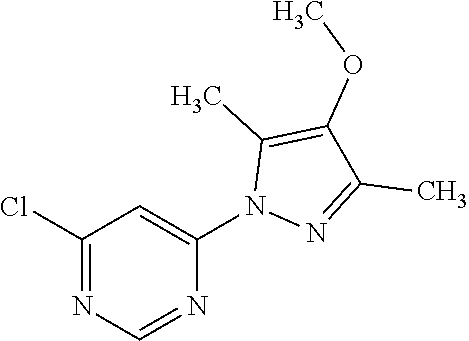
N1=CN=C(Cl)C=C1N1N=C(C)C(OC)=C1C
